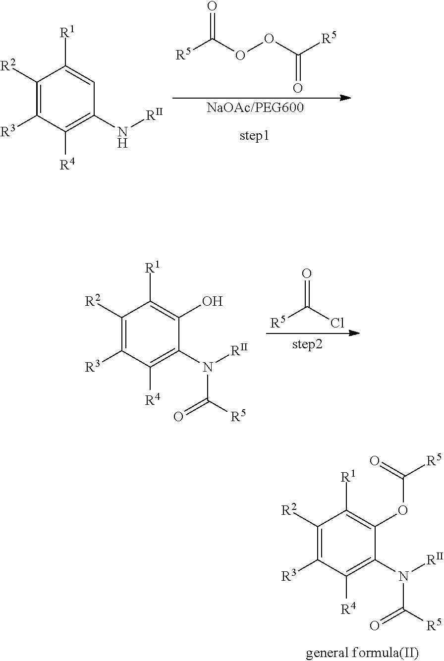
C1([R2])=C([R3])C([R4])=C(N([RII])C([R5])=O)C(O)=C1[R1].[step2].[R5]C(Cl)=O.C1([R2])=C([R3])C([R4])=C(N([RII])C([R5])=O)C(OC([R5])=O)=C1[R1].C1([R2])=C([R3])C([R4])=C(N[RII])C=C1[R1].[NaOAc/PEG600].[step1].[R5]C(OOC([R5])=O)=O
